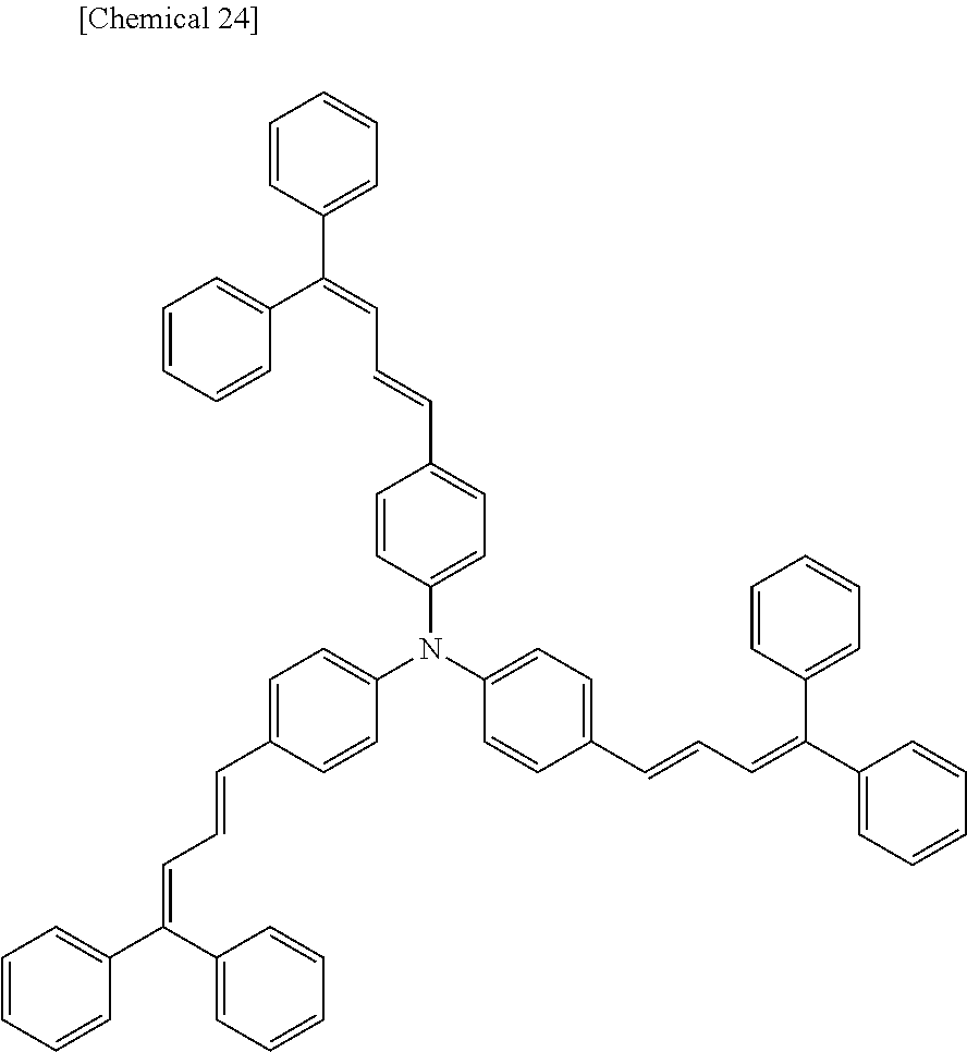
C1=CC(C(C2=CC=CC=C2)=CC=CC2=CC=C(N(C3=CC=C(C=CC=C(C4=CC=CC=C4)C4=CC=CC=C4)C=C3)C3=CC=C(C=CC=C(C4=CC=CC=C4)C4=CC=CC=C4)C=C3)C=C2)=CC=C1
